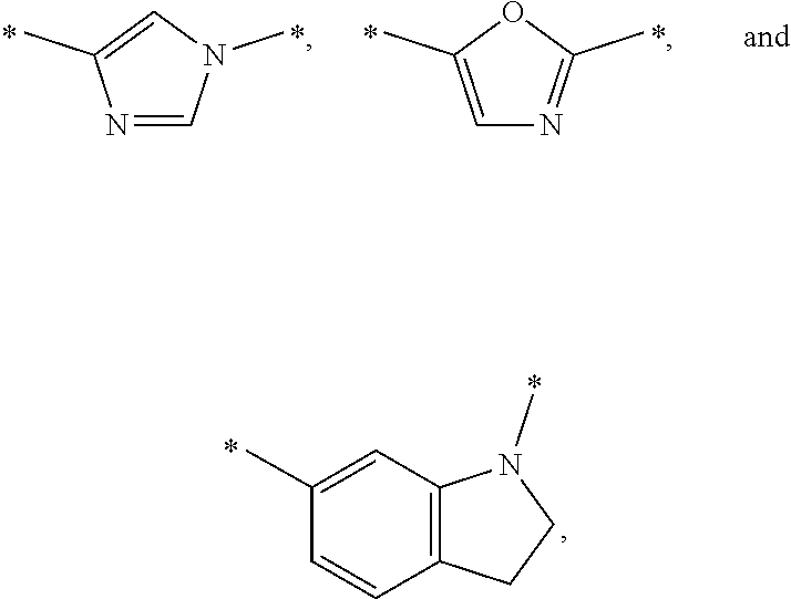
N1=CN(C)C=C1C.C1=C(C)OC(C)=N1.C1(C)=CC2=C(C=C1)CCN2C
